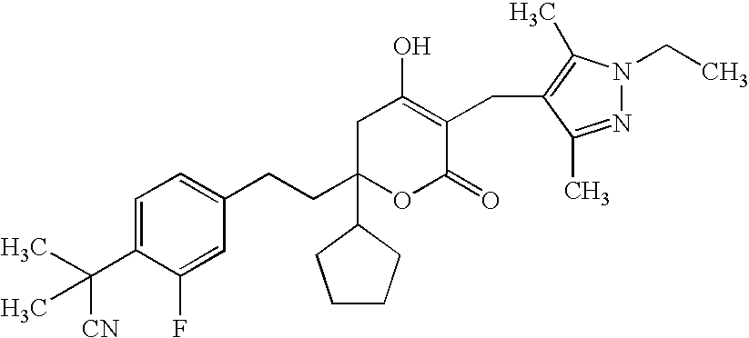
C1=C(C(C)([CN])C)C(F)=CC(CCC2(C3CCCC3)OC(=O)C(CC3=C(C)N(CC)N=C3C)=C(O)C2)=C1
